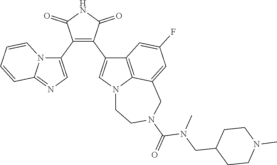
C1(C2=CN=C3N2C=CC=C3)=C(C2=CN3C4=C2C=C(F)C=C4CN(C(N(CC2CCN(C)CC2)C)=O)CC3)C(=O)NC1=O
